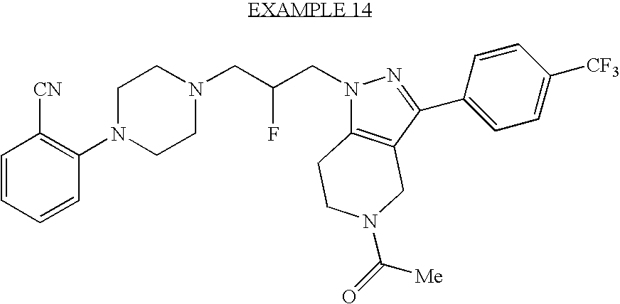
C1=CC=CC(N2CCN(CC(CN3C4=C(CN(C(=O)[Me])CC4)C(C4=CC=C([CF3])C=C4)=N3)F)CC2)=C1[CN]
